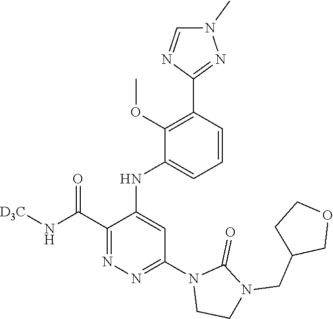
C1(C(N[D3C])=O)=NN=C(N2CCN(CC3COCC3)C2=O)C=C1NC1=CC=CC(C2=NN(C)C=N2)=C1OC
